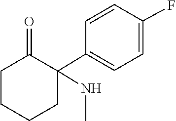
N(C)C1(C2=CC=C(F)C=C2)CCCCC1=O
